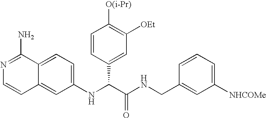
C12=CC(NC(C3=CC([OEt])=C([O(i-Pr)])C=C3)C(=O)NCC3=CC([NHCOMe])=CC=C3)=CC=C1C(N)=NC=C2
